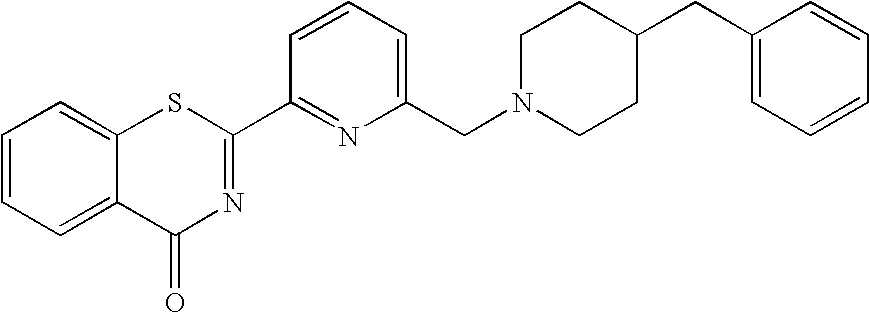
C1=CC=C(CN2CCC(CC3=CC=CC=C3)CC2)N=C1C1=NC(=O)C2=CC=CC=C2S1
